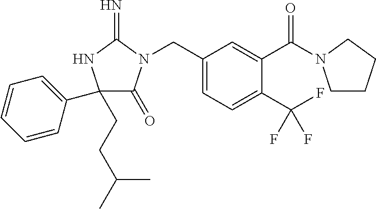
C1(CCC(C)C)(C2=CC=CC=C2)C(=O)N(CC2=CC=C(C(F)(F)F)C(C(=O)N3CCCC3)=C2)C(=N)N1
